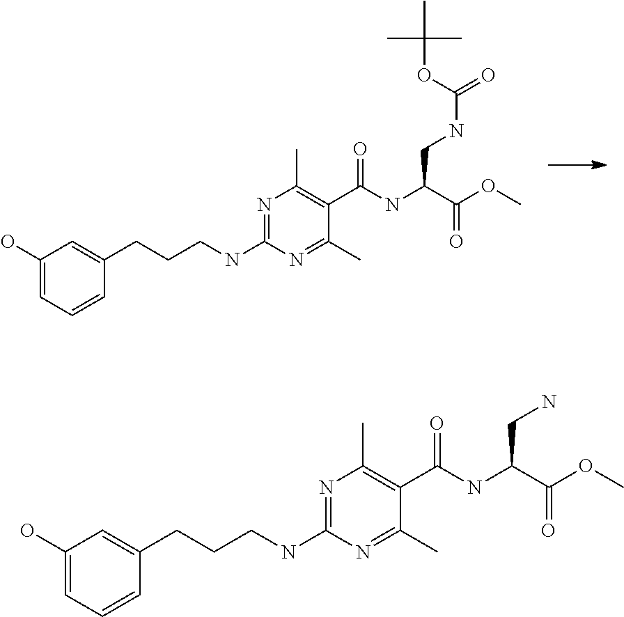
C1(O)=CC=CC(CCCNC2=NC(C)=C(C(NC(C(OC)=O)CNC(=O)OC(C)(C)C)=O)C(C)=N2)=C1.C1(O)=CC=CC(CCCNC2=NC(C)=C(C(NC(C(OC)=O)CN)=O)C(C)=N2)=C1
